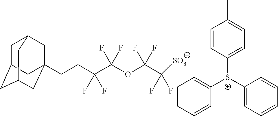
C1C2CC3CC(CCC(C(OC(C(F)(F)[SO3])(F)F)(F)F)(F)F)(CC1C3)C2.C1=CC=CC([S+](C2=CC=CC=C2)C2=CC=C(C)C=C2)=C1
